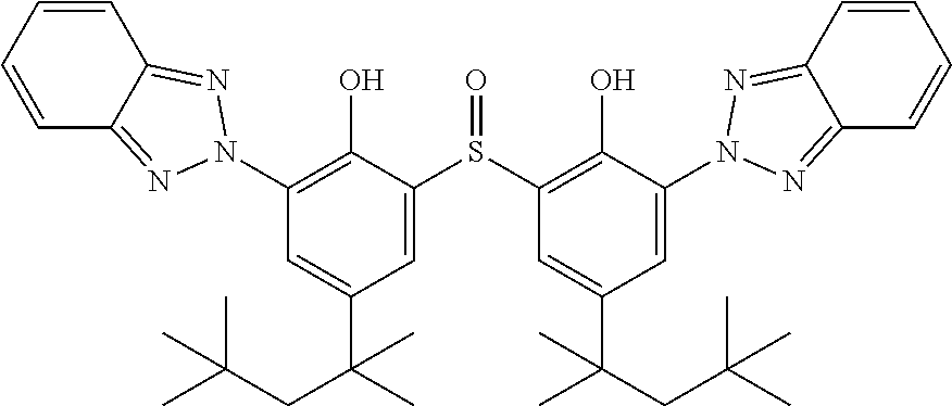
C1=CC=CC2=NN(C3=C(O)C(S(C4=C(O)C(N5N=C6C=CC=CC6=N5)=CC(C(C)(CC(C)(C)C)C)=C4)=O)=CC(C(C)(CC(C)(C)C)C)=C3)N=C12
